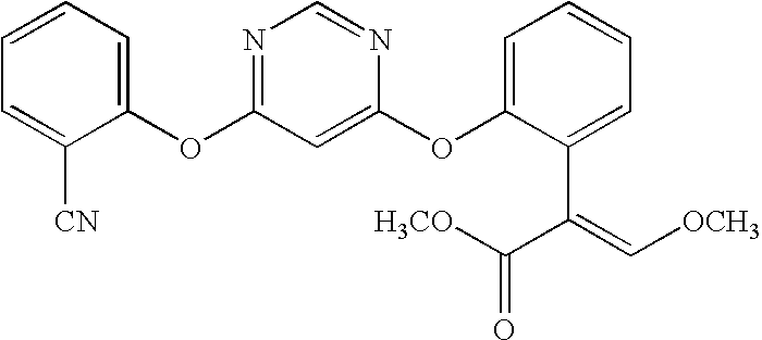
C1=CC=C([CN])C(OC2=NC=NC(OC3=CC=CC=C3C(=C[OCH3])C(=O)[H3CO])=C2)=C1
